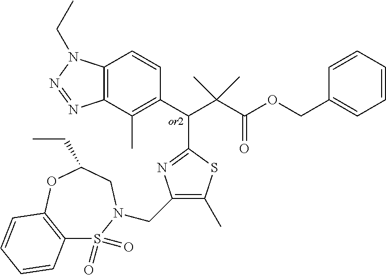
C12=C(C(C)=C(C(C(C(OCC3=CC=CC=C3)=O)(C)C)C3=NC(CN4S(=O)(=O)C5=C(OC(CC)C4)C=CC=C5)=C(C)S3)C=C1)N=NN2CC
